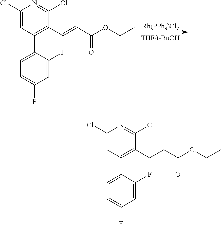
[Rh(PPh3)Cl2].C1(C2=CC=C(F)C=C2F)=C(C=CC(OCC)=O)C(Cl)=NC(Cl)=C1.C1(C2=CC=C(F)C=C2F)=C(CCC(OCC)=O)C(Cl)=NC(Cl)=C1
